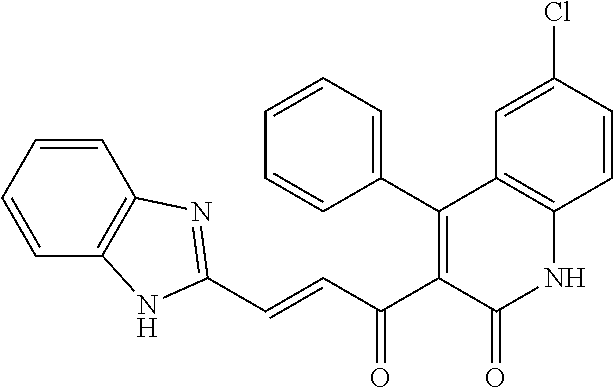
C1=CC=CC2=C1N=C(C=CC(C1=C(C3=CC=CC=C3)C3=C(NC1=O)C=CC(Cl)=C3)=O)N2
